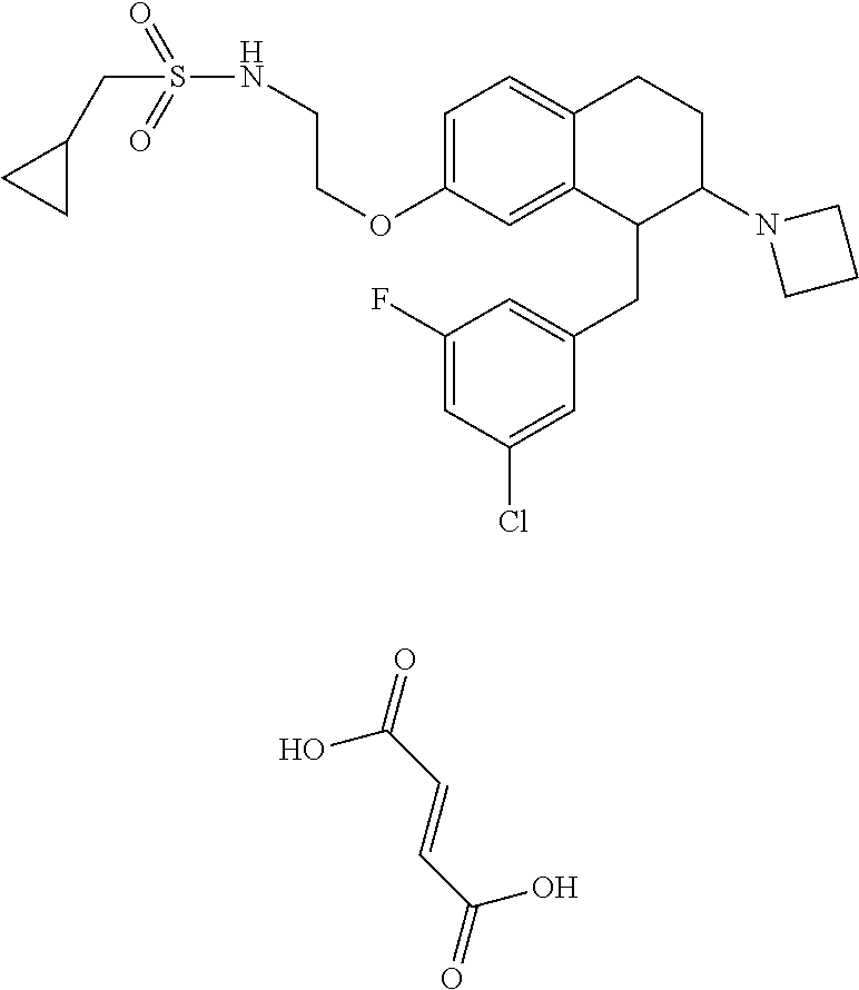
C1=C(OCCNS(=O)(=O)CC2CC2)C=C2C(=C1)CCC(N1CCC1)C2CC1=CC(F)=CC(Cl)=C1.OC(C=CC(=O)O)=O
